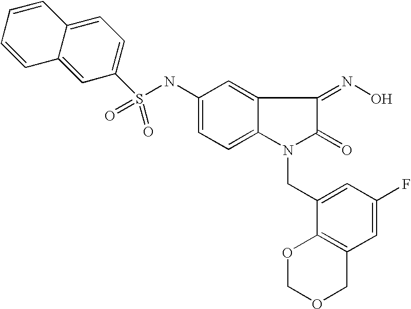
S(NC1=CC=C2C(=C1)C(=NO)C(=O)N2CC1=CC(F)=CC2=C1OCOC2)(=O)(C1=CC=C2C(=C1)C=CC=C2)=O
